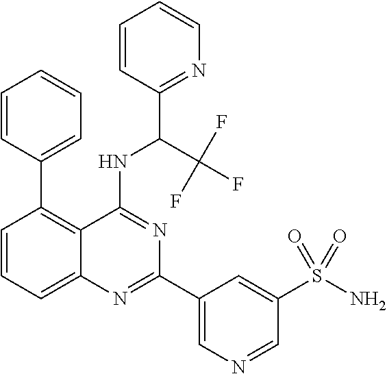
C1=CC(C2=C3C(=CC=C2)N=C(C2=CN=CC(S(N)(=O)=O)=C2)N=C3NC(C2=NC=CC=C2)C(F)(F)F)=CC=C1
